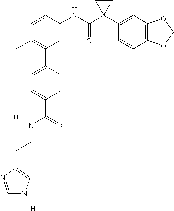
C1=CC(NC(C2(C3=CC4=C(C=C3)OCO4)CC2)=O)=CC(C2=CC=C(C(=O)NCCC3=CNC=N3)C=C2)=C1C.[H].[H]
